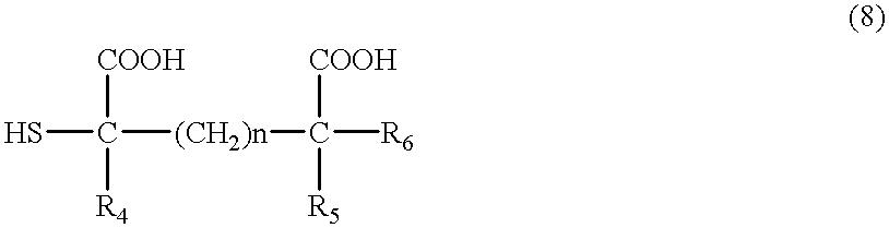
SC([COOH])([R4])[(CH2)n]C([R6])([R5])[COOH]
